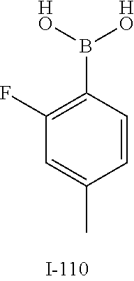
C1(F)=C(B([HO])[HO])C=CC(C)=C1
